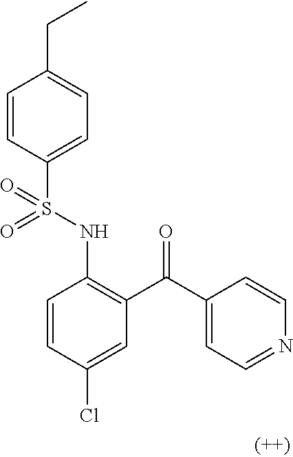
C1=CC(S(NC2=C(C(C3=CC=NC=C3)=O)C=C(Cl)C=C2)(=O)=O)=CC=C1CC
